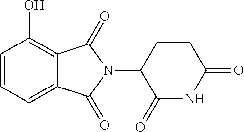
C1=CC=C2C(=C1O)C(=O)N(C1C(=O)NC(=O)CC1)C2=O
